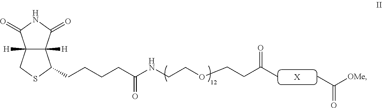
[X].C12([H])C([H])(C(=O)NC1=O)C(CCCCC(=O)NCCOCCC(=O)C)SC2.CC([OMe])=O
